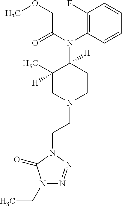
N1(CCN2C(=O)N(CC)N=N2)CCC(N(C2=C(F)C=CC=C2)C(COC)=O)([H])C([H])(C)C1
